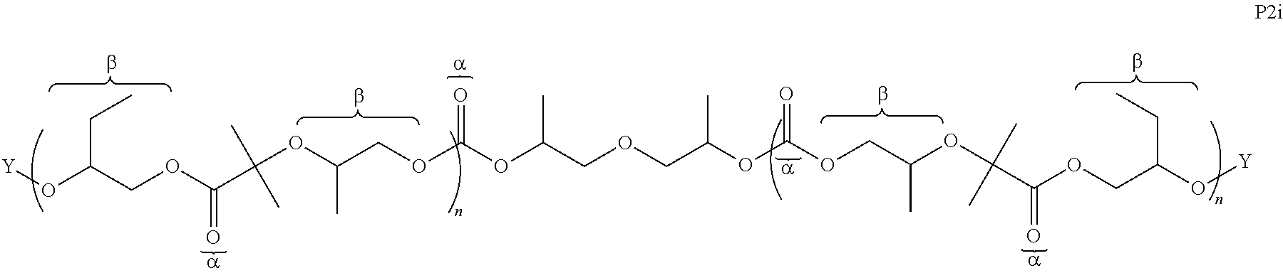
O(C(COC(C(OC(COC(OC(COCC(OC(OCC(OC(C(OCC(O[Y])CC)=O)(C)C)C)=O)C)C)=O)C)(C)C)=O)CC)[Y]
